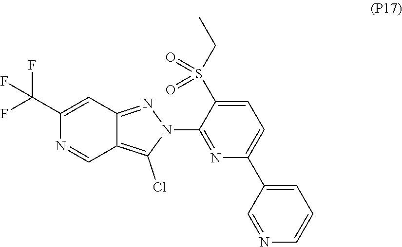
C1=C(S(CC)(=O)=O)C(N2N=C3C(=C2Cl)C=NC(C(F)(F)F)=C3)=NC(C2=CC=CN=C2)=C1
